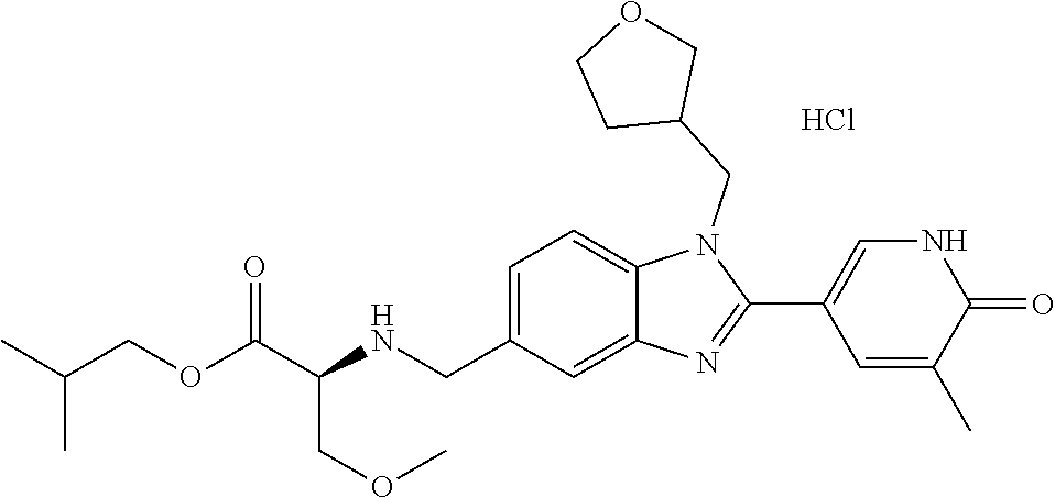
Cl.C1=C(CNC(C(OCC(C)C)=O)COC)C=C2C(=C1)N(CC1COCC1)C(C1=CNC(=O)C(C)=C1)=N2
